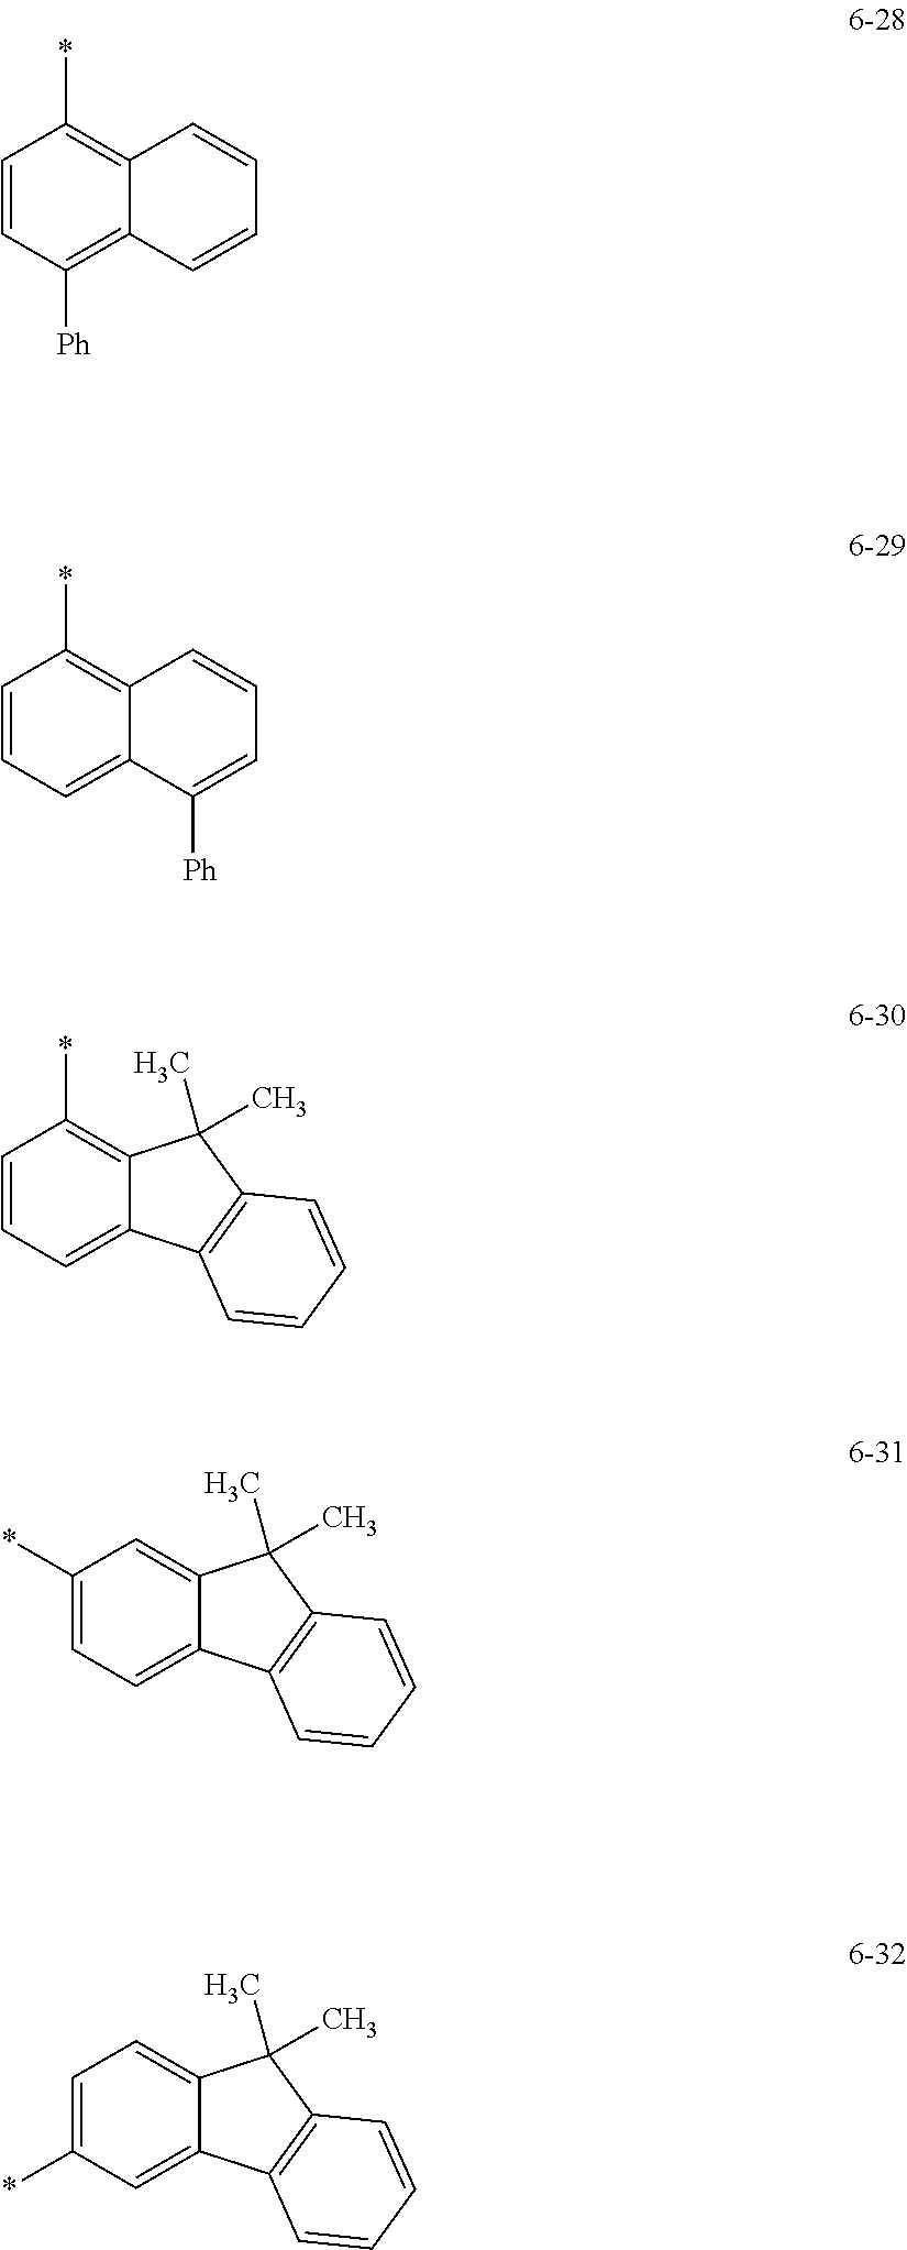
C1=CC([Ph])=C2C(=C1*)C=CC=C2.C1=CC=C2C(=C1*)C=CC=C2[Ph].C1=CC=C2C(=C1*)C(C)(C)C1=C2C=CC=C1.C1(*)=CC=C2C(=C1)C(C)(C)C1=C2C=CC=C1.C1=C(*)C=C2C(=C1)C(C)(C)C1=C2C=CC=C1
